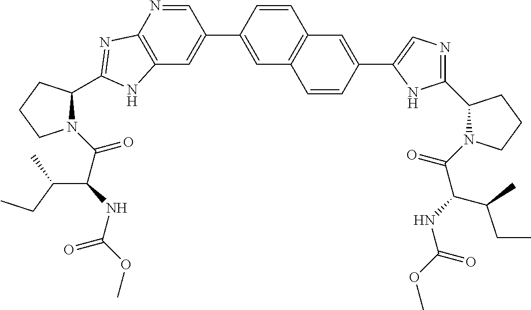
C12=C(N=CC(C3=CC4=C(C=C3)C=C(C3=CN=C(C5N(C(C(NC(OC)=O)C(CC)C)=O)CCC5)N3)C=C4)=C1)N=C(C1CCCN1C(C(NC(OC)=O)C(C)CC)=O)N2
